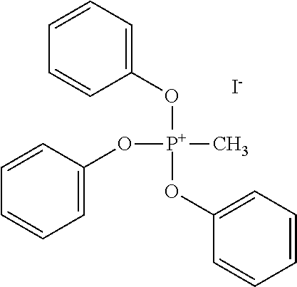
O([P+](OC1=CC=CC=C1)(C)OC1=CC=CC=C1)C1=CC=CC=C1.[I-]
